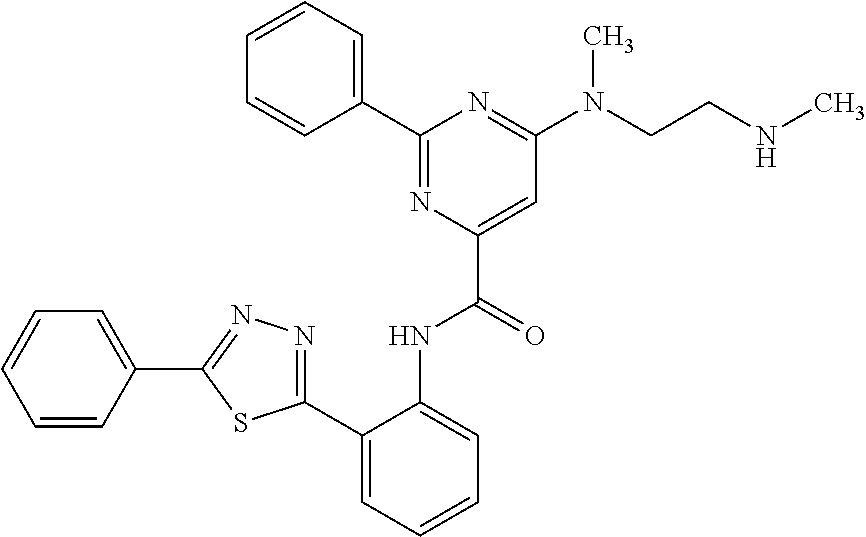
C1(C2=NC(C(=O)NC3=CC=CC=C3C3=NN=C(C4=CC=CC=C4)S3)=CC(N(CCNC)C)=N2)=CC=CC=C1
